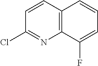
C12=C(C=CC(Cl)=N1)C=CC=C2F
